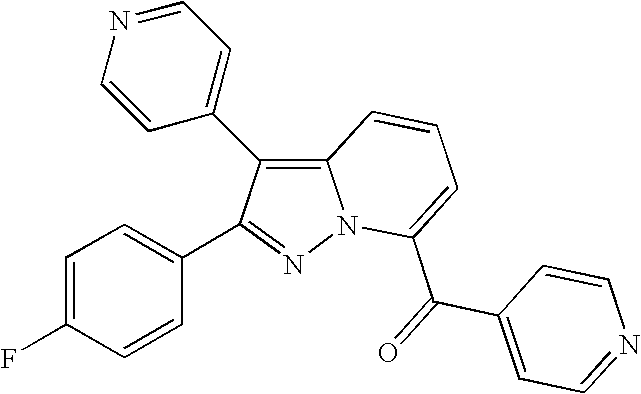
C1(C2=NN3C(=C2C2=CC=NC=C2)C=CC=C3C(=O)C2=CC=NC=C2)=CC=C(F)C=C1
